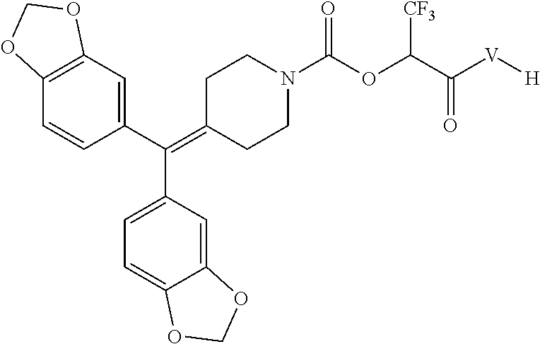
C12=C(C=C(C(=C3CCN(C(OC(C([V][H])=O)[CF3])=O)CC3)C3=CC=C4C(=C3)OCO4)C=C1)OCO2
